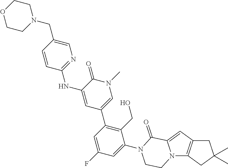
C12=C(N3C(=C1)C(=O)N(C1=CC(F)=CC(C4=CN(C)C(=O)C(NC5=NC=C(CN6CCOCC6)C=C5)=C4)=C1CO)CC3)CC(C)(C)C2
